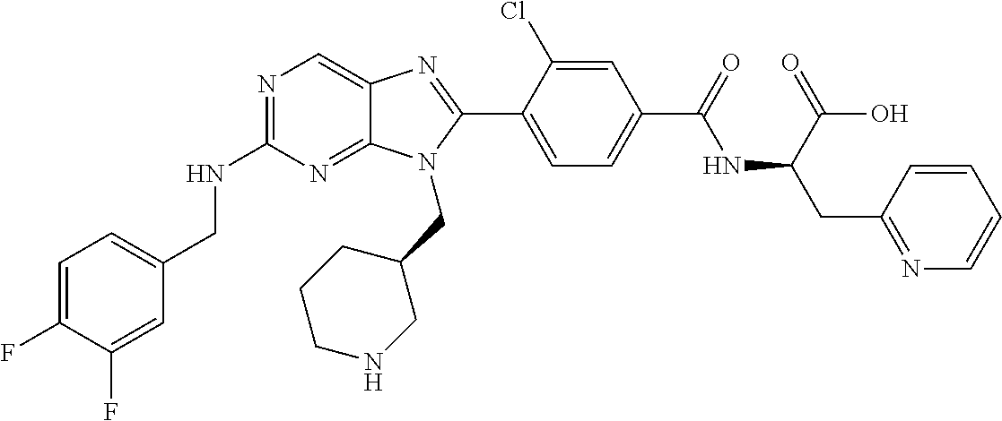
C1=C(F)C(F)=CC(CNC2=NC=C3C(=N2)N(CC2CCCNC2)C(C2=CC=C(C(=O)NC(CC4=NC=CC=C4)C(O)=O)C=C2Cl)=N3)=C1
